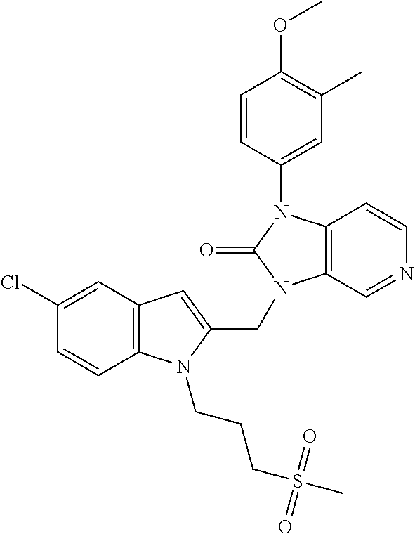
C12=C(N(CCCS(C)(=O)=O)C(CN3C4=C(N(C5=CC(C)=C(OC)C=C5)C3=O)C=CN=C4)=C1)C=CC(Cl)=C2
